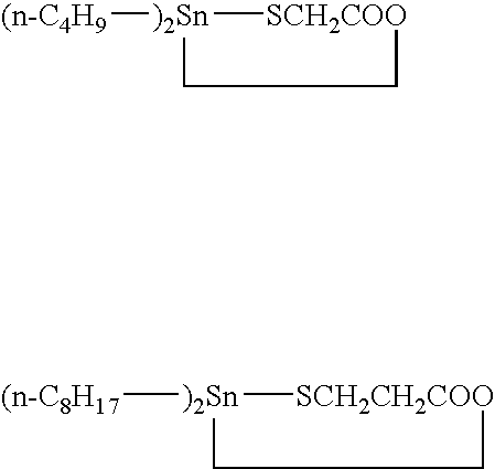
[(n-C4H9][)2Sn]1[SCH2COO]CC1.[(n-C8H17][)2Sn]1[SCH2CH2COO]CC1
